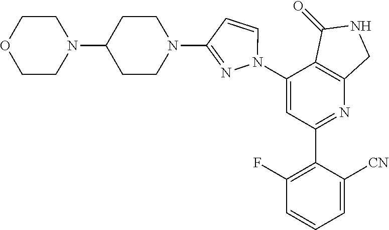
C1(N2C=CC(N3CCC(N4CCOCC4)CC3)=N2)=CC(C2=C(F)C=CC=C2[CN])=NC2=C1C(=O)NC2
